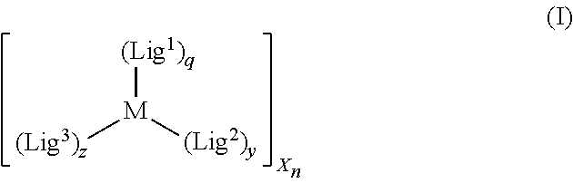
[(Lig1)q][M]([(Lig2)y])[(Lig3)z].[X]
